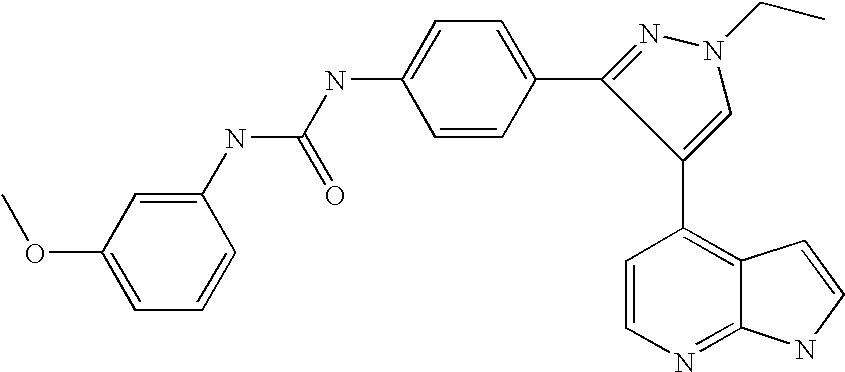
C1(NC(NC2=CC=C(C3=NN(CC)C=C3C3=C4C(=NC=C3)NC=C4)C=C2)=O)=CC(OC)=CC=C1
